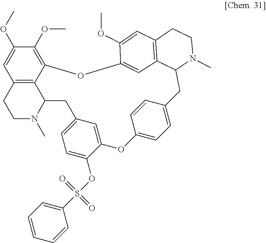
C12=C3C(N(C)CC1)CC1=CC=C(OS(=O)(=O)C4=CC=CC=C4)C(=C1)OC1=CC=C(C=C1)CC1N(C)CCC4=C1C=C(OC3=C(OC)C(OC)=C2)C(OC)=C4
